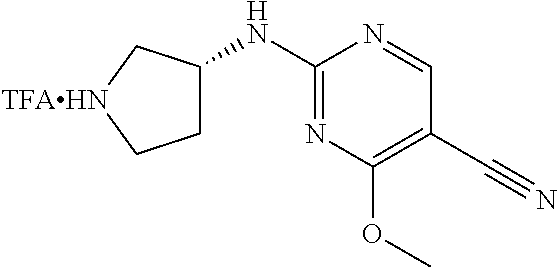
N(C1CC[TFAHN]C1)C1=NC(OC)=C(C#N)C=N1
